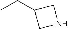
CCC1CNC1
